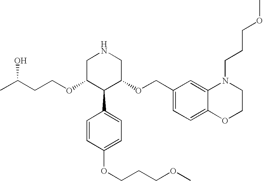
O(C1C(C2=CC=C(OCCCOC)C=C2)C(OCC2=CC=C3C(=C2)N(CCCOC)CCO3)CNC1)CCC(C)O
